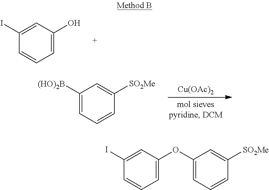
C1=C(O)C=C(I)C=C1.[Cu(OAc)2].C1=CC=C([(HO)2B])C=C1[SO2Me].C1=C(OC2=CC=CC([SO2Me])=C2)C=C(I)C=C1
